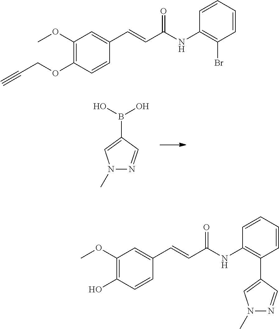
N1(C)N=CC(B(O)O)=C1.C1=CC=CC(NC(C=CC2=CC(OC)=C(OCC#C)C=C2)=O)=C1Br.C1=CC=CC(NC(C=CC2=CC(OC)=C(O)C=C2)=O)=C1C1=CN(C)N=C1
